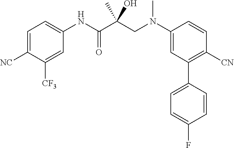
C1=C([NC])C([CF3])=CC(NC(C(CN(C2=CC(C3=CC=C(F)C=C3)=C([CN])C=C2)C)(C)O)=O)=C1
